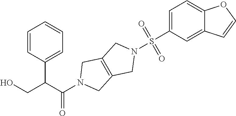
OCC(C(N1CC2=C(C1)CN(S(C1=CC=C3C(=C1)C=CO3)(=O)=O)C2)=O)C1=CC=CC=C1
